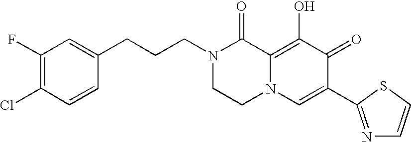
C1(CCCN2CCN3C(=C(O)C(=O)C(C4=NC=CS4)=C3)C2=O)=CC(F)=C(Cl)C=C1
